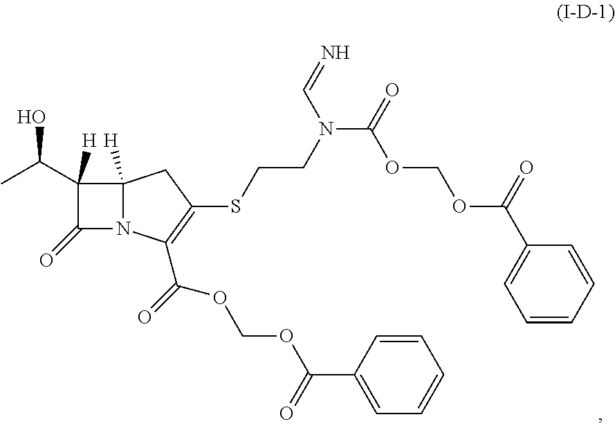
C1(C(C)O)([H])C(=O)N2C1([H])CC(SCCN(C(OCOC(C1=CC=CC=C1)=O)=O)C=N)=C2C(OCOC(C1=CC=CC=C1)=O)=O
